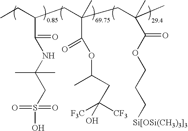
CCC(CC(CC(C)(C)C(OCCC[Si[OSi(CH3)3]3])=O)(C)C(=O)OC(C)CC([F3C])([CF3])O)C(=O)NC(CS(O)(=O)=O)(C)C
